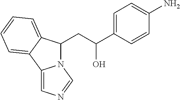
C(C(C1=CC=C(N)C=C1)O)C1N2C(=CN=C2)C2=CC=CC=C12
